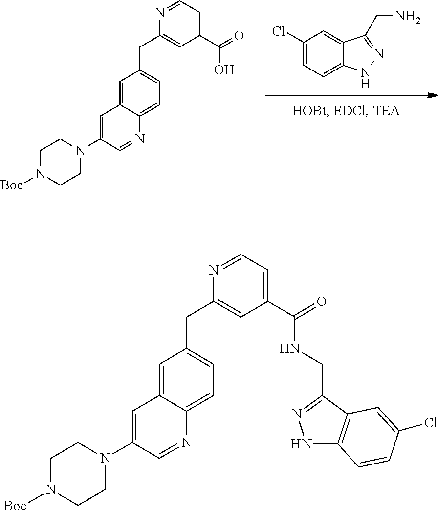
C1(Cl)=CC=C2C(=C1)C(CN)=NN2.C1=C2C(=CC=C1CC1=CC(C(=O)O)=CC=N1)N=CC(N1CCN([Boc])CC1)=C2.C1=C2C(=CC=C1CC1=CC(C(=O)NCC3=NNC4=C3C=C(Cl)C=C4)=CC=N1)N=CC(N1CCN([Boc])CC1)=C2
